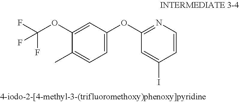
C1(OC(F)(F)F)=CC(OC2=NC=CC(I)=C2)=CC=C1C
